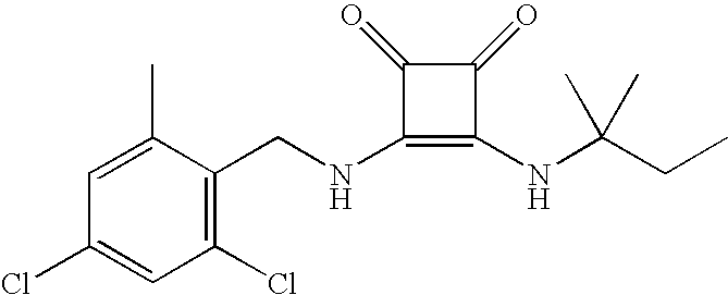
C1(Cl)=CC(Cl)=C(CNC2=C(NC(CC)(C)C)C(=O)C2=O)C(C)=C1
